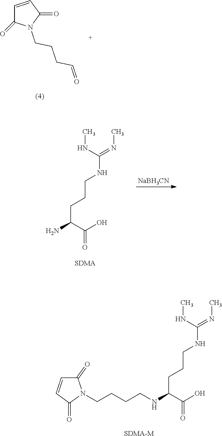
[SDMA-M].CNC(=NC)NCCCC(NCCCCN1C(=O)C=CC1=O)C(O)=O.C1=CC(=O)N(CCCC=O)C1=O.CNC(=NC)NCCCC(N)C(O)=O.[SDMA].[NaBH3CN]
